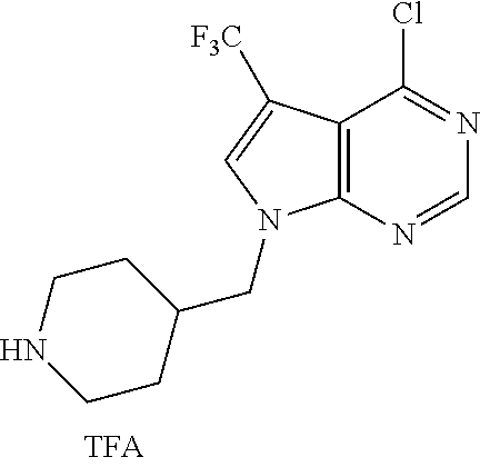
C12=C(N=CN=C1Cl)N(CC1CCNCC1)C=C2[F3C]
